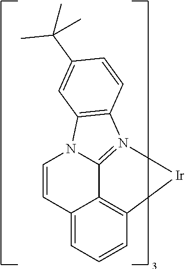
C1=CN2C3=N(C4=C2C=C(C(C)(C)C)C=C4)[Ir]C2=C3C1=CC=C2
